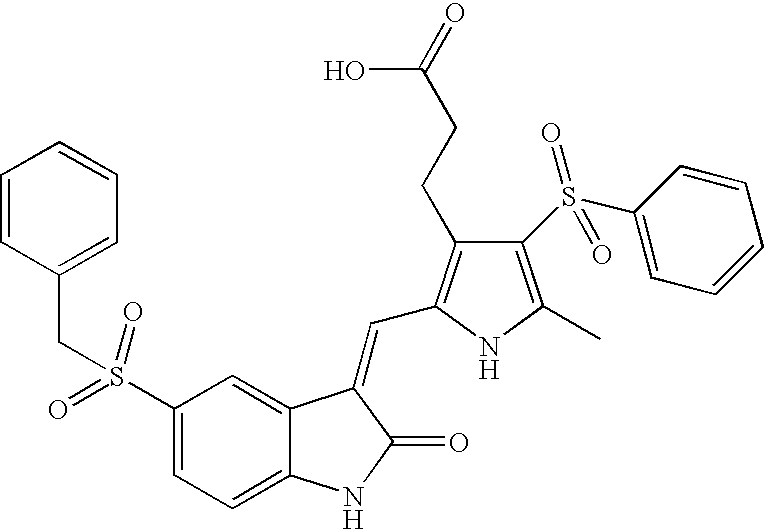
C1(S(=O)(CC2=CC=CC=C2)=O)=CC=C2C(=C1)C(=CC1=C(CCC(=O)O)C(S(C3=CC=CC=C3)(=O)=O)=C(C)N1)C(=O)N2
